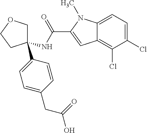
C1=C(CC(=O)O)C=CC(C2(NC(=O)C3=CC4=C(Cl)C(Cl)=CC=C4N3C)COCC2)=C1
